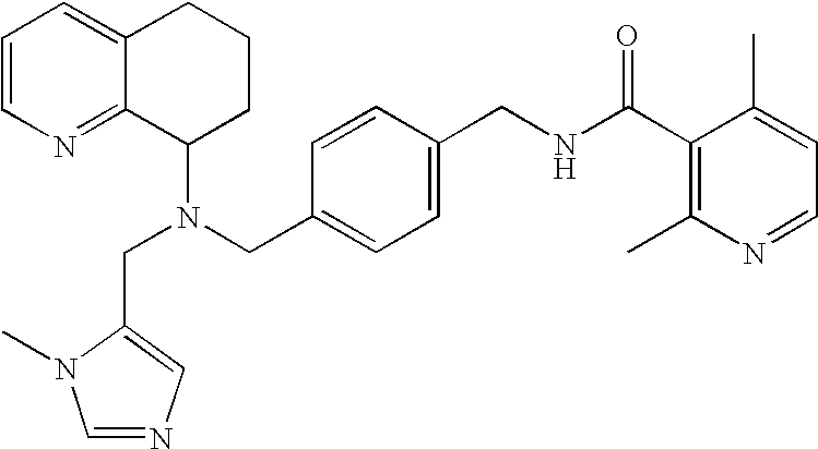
N(CC1=CC=C(CNC(C2=C(C)N=CC=C2C)=O)C=C1)(C1CCCC2=CC=CN=C12)CC1=CN=CN1C
